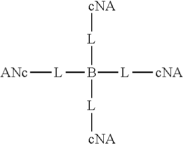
[L](B([L][cNA])([L][cNA])[L][cNA])[ANc]
